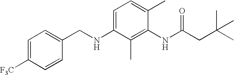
C1=C([F3C])C=CC(CNC2=CC=C(C)C(NC(CC(C)(C)C)=O)=C2C)=C1
